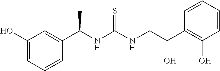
C1(C(NC(NCC(C2=C(O)C=CC=C2)O)=S)C)=CC(O)=CC=C1
